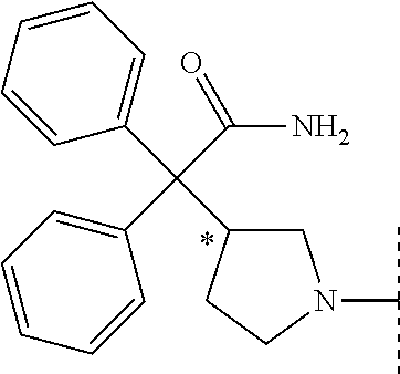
C1C(C(C2=CC=CC=C2)(C(N)=O)C2=CC=CC=C2)CCN1C(C)C
